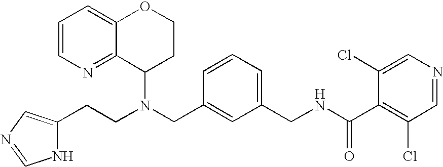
N(CC1=CC(CNC(C2=C(Cl)C=NC=C2Cl)=O)=CC=C1)(C1CCOC2=CC=CN=C12)CCC1=CN=CN1
